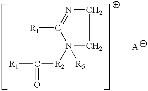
[R1]C(=O)[R2]N1([R5])C([R1])=NCC1
